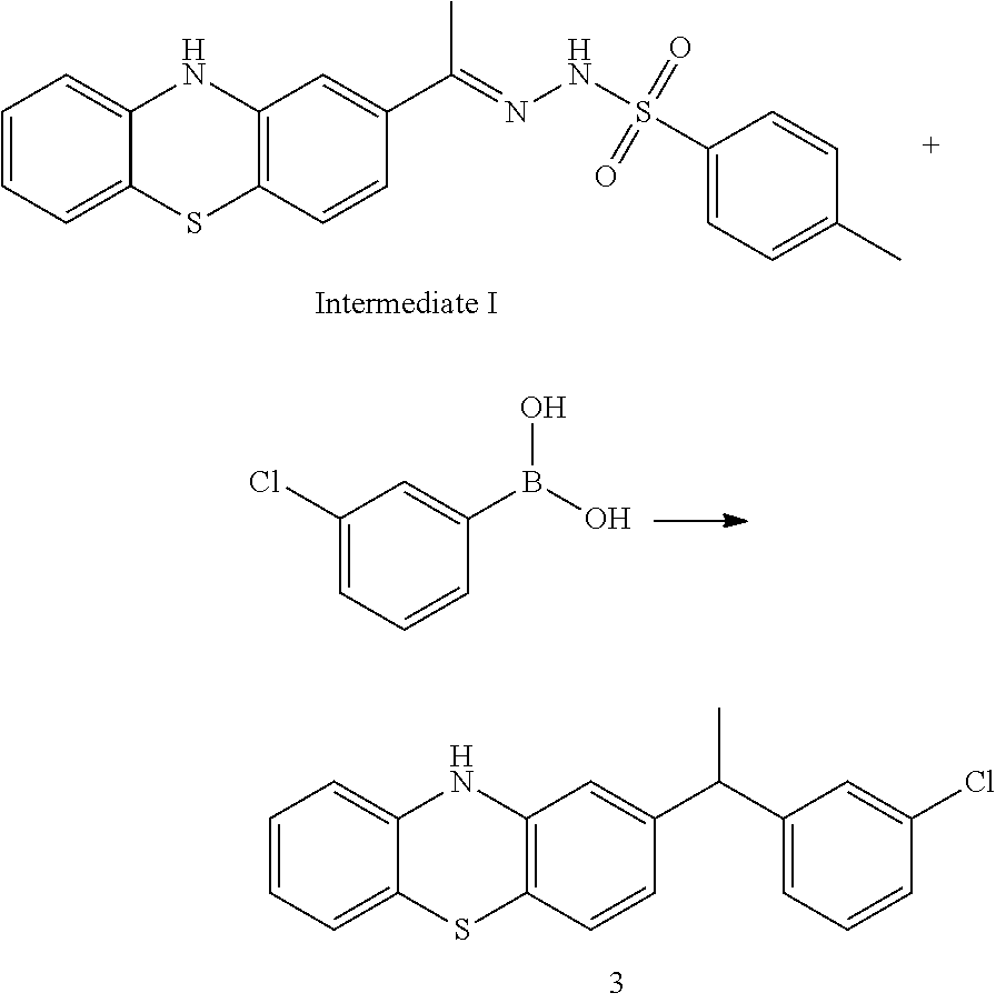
CC(=NNS(=O)(=O)C1=CC=C(C)C=C1)C1=CC2=C(SC3=CC=CC=C3N2)C=C1.OB(O)C1=CC(Cl)=CC=C1.C1=CC=C2NC3=C(SC2=C1)C=CC(C(C1=CC=CC(Cl)=C1)C)=C3
